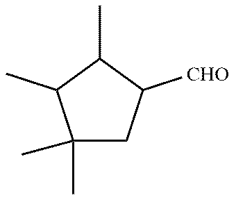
CC1C(C)C(C)(C)CC1[CHO]
